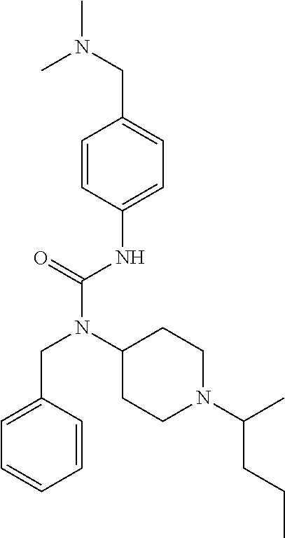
C1=CC(NC(N(C2CCN(C(C)CCC)CC2)CC2=CC=CC=C2)=O)=CC=C1CN(C)C
